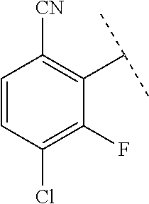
C1=CC(Cl)=C(F)C(C(C)C)=C1[CN]
